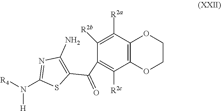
C1([R2b])=C([R2a])C2=C(C([R2c])=C1C(C1=C(N)N=C(N([H])[R4])S1)=O)OCCO2
